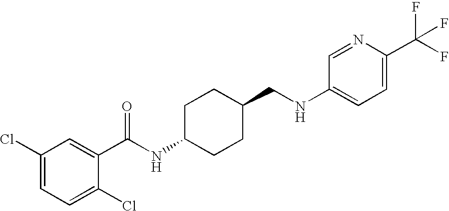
C1(Cl)=CC=C(Cl)C(C(NC2CCC(CNC3=CC=C(C(F)(F)F)N=C3)CC2)=O)=C1
